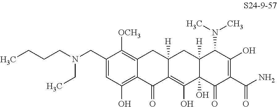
C1(CN(CCCC)CC)=CC(O)=C2C(=C1[OCH3])CC1([H])C(=C(O)C3(O)C([H])(C1)C(N(C)C)C(O)=C(C(N)=O)C3=O)C2=O
